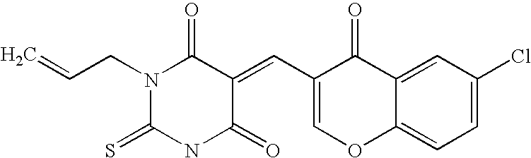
O=C1N(CC=C)C(=S)NC(=O)C1=CC1=COC2=CC=C(Cl)C=C2C1=O
